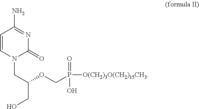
O(CP([O(CH2)3O(CH2)15CH3])(=O)O)C(CN1C(=O)N=C(N)C=C1)CO
